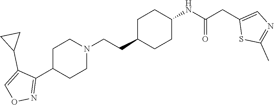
C1(C2=NOC=C2C2CC2)CCN(CCC2CCC(NC(CC3=CN=C(C)S3)=O)CC2)CC1
